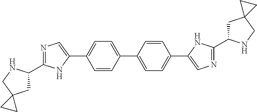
C1C(C2=NC=C(C3=CC=C(C4=CC=C(C5=CN=C(C6CC7(CN6)CC7)N5)C=C4)C=C3)N2)NCC12CC2
